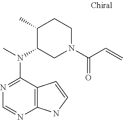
N1=C(N(C)C2CN(C(C=C)=O)CCC2C)C2=C(N=C1)NC=C2
